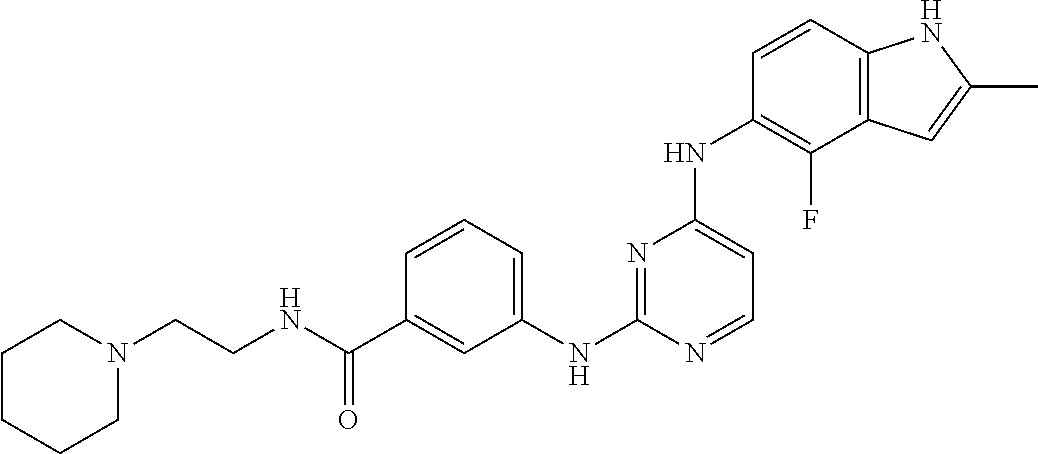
C(C1=CC(NC2=NC(NC3=C(F)C4=C(C=C3)NC(C)=C4)=CC=N2)=CC=C1)(NCCN1CCCCC1)=O
